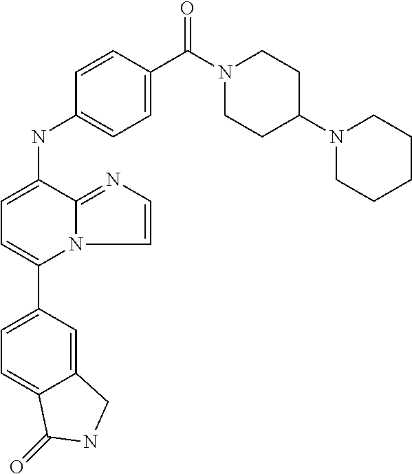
C1(C2=CC=C(NC3=CC=C(C(N4CCC(N5CCCCC5)CC4)=O)C=C3)C3=NC=CN23)=CC=C2C(=C1)CNC2=O
